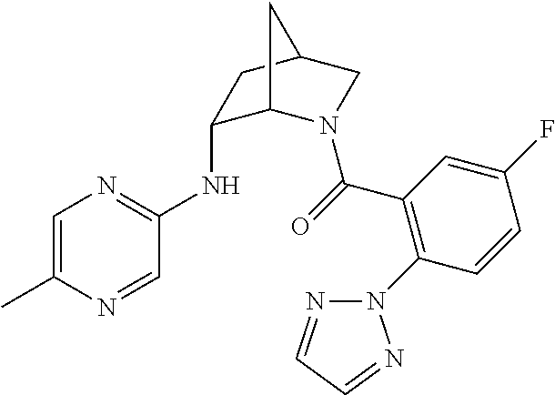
N(C1C2N(C(=O)C3=C(N4N=CC=N4)C=CC(F)=C3)CC(C1)C2)C1=NC=C(C)N=C1
